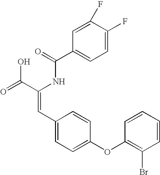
C(=O)(NC(C(=O)O)=CC1=CC=C(OC2=C(Br)C=CC=C2)C=C1)C1=CC=C(F)C(F)=C1
